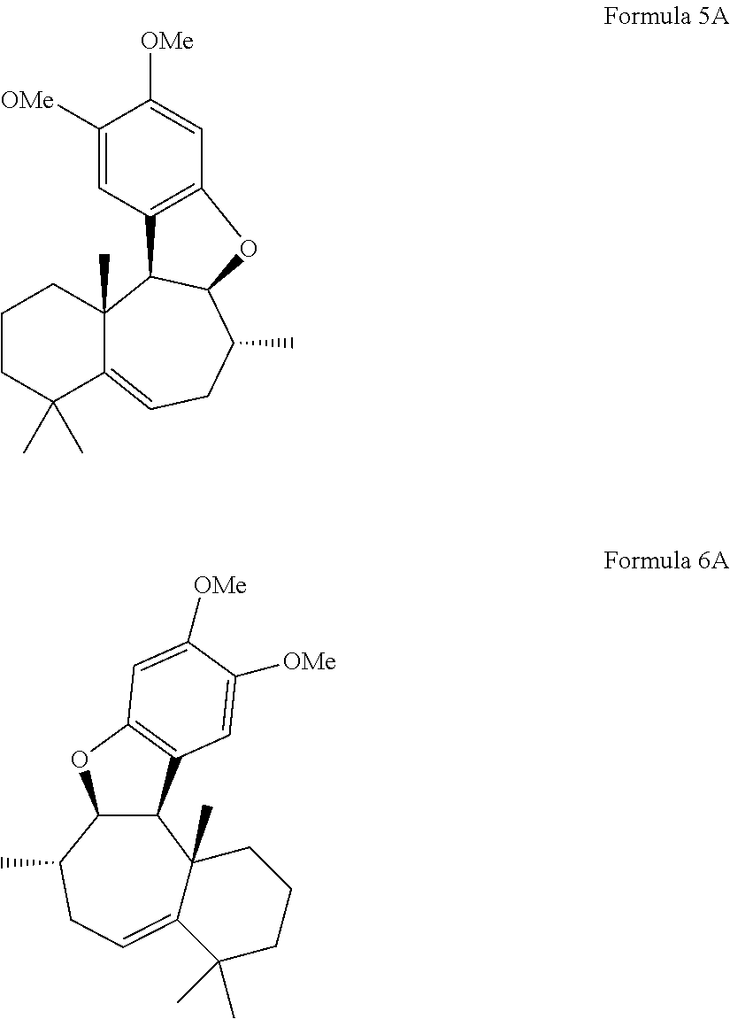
C1CC(C)(C)C2=CCC(C)C3C(C2(C)C1)C1=C(C=C([OMe])C([OMe])=C1)O3.C12(C)C(=CCC(C)C3C1C1=C(O3)C=C([OMe])C([OMe])=C1)C(C)(C)CCC2
